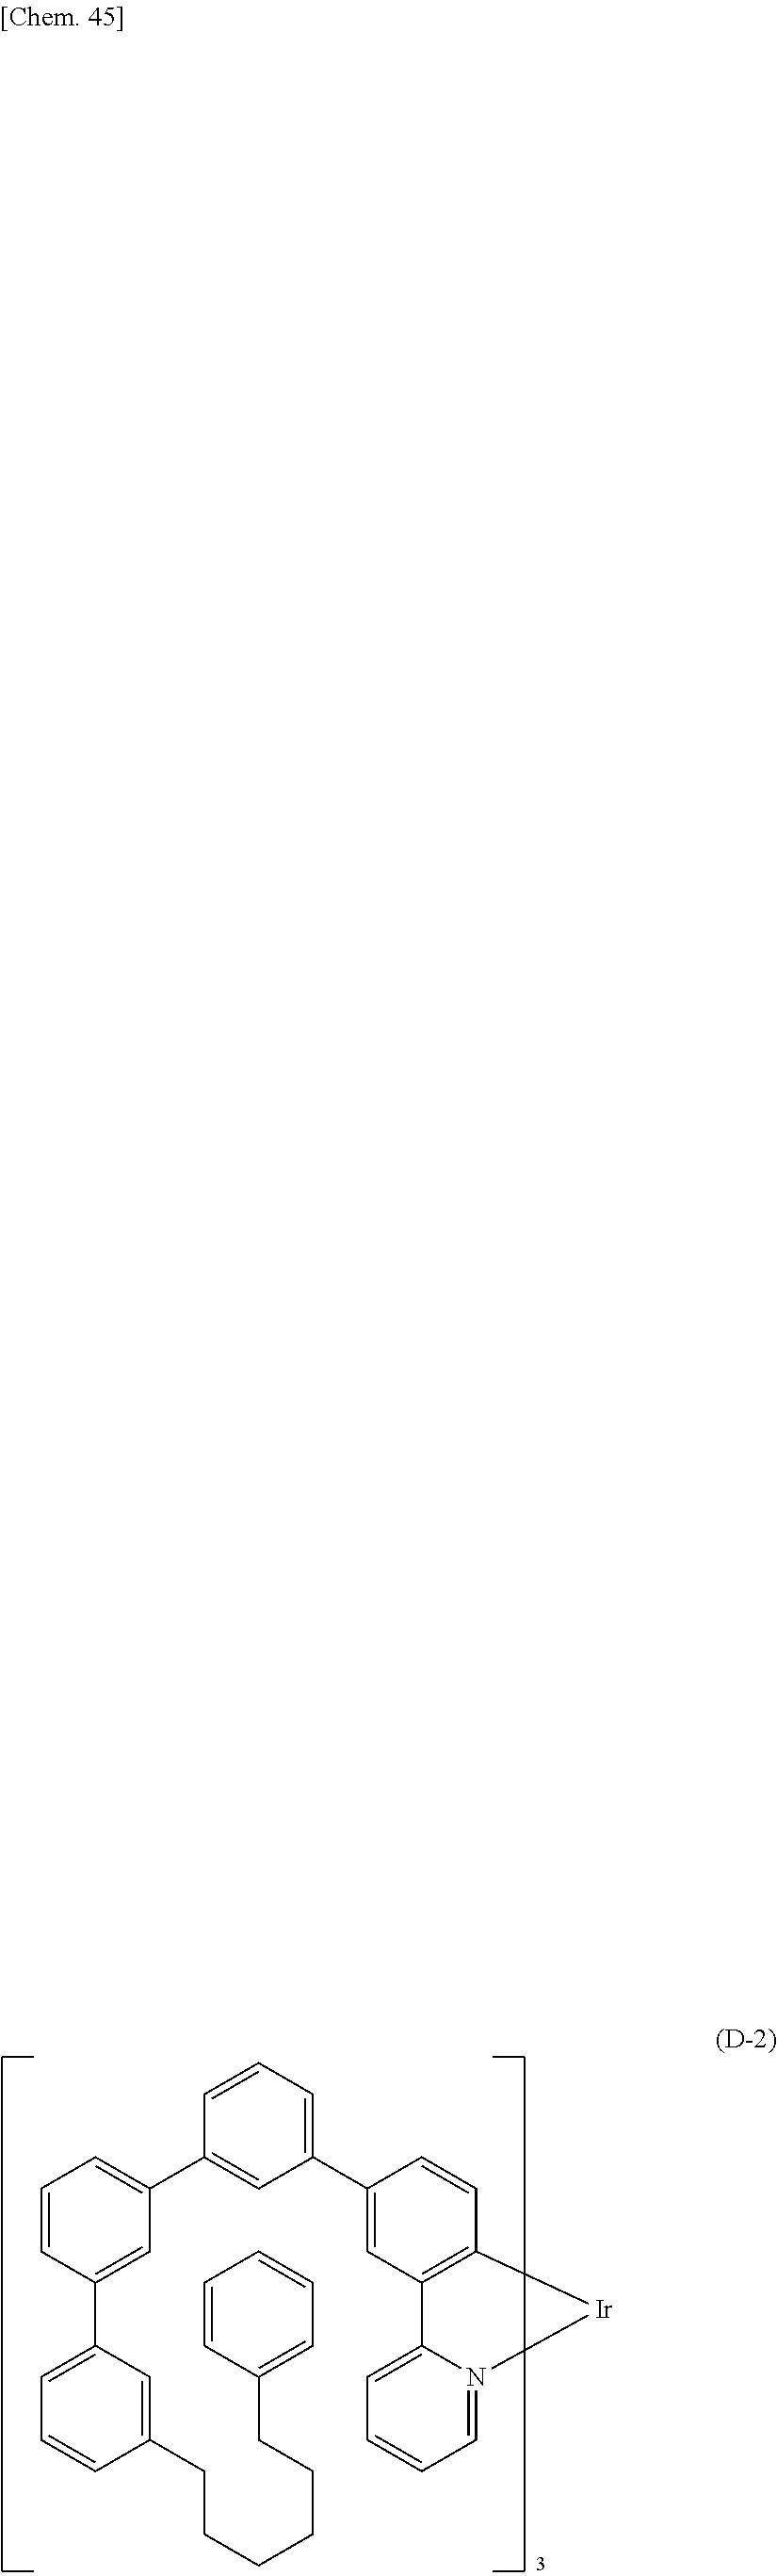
C1=CC(CCCCCCC2=CC=CC=C2)=CC(C2=CC(C3=CC(C4=CC5=C(C=C4)[Ir]N4=CC=CC=C54)=CC=C3)=CC=C2)=C1
